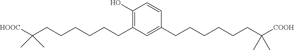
C1(O)=C(CCCCCCC(C)(C)[HOOC])C=C(CCCCCCC(C)(C)[COOH])C=C1
